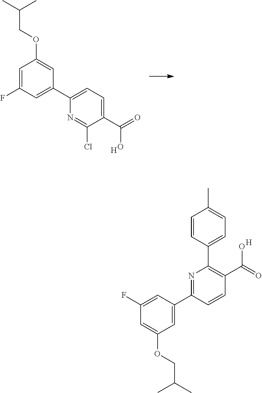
C(C1=CC=C(C2=CC(F)=CC(OCC(C)C)=C2)N=C1Cl)(=O)O.[H].CC(C)COC1=CC(F)=CC(C2=NC(C3=CC=C(C)C=C3)=C(C(O)=O)C=C2)=C1.[H]
